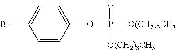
C1=CC(OP([O(CH2)3CH3])(=O)[O(CH2)3CH3])=CC=C1Br
